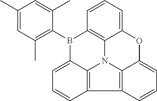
CC1=CC(C)=C(B2C3=CC=CC4=C3N3C5=C2C=CC=C5OC2=CC=CC4=C32)C(C)=C1
